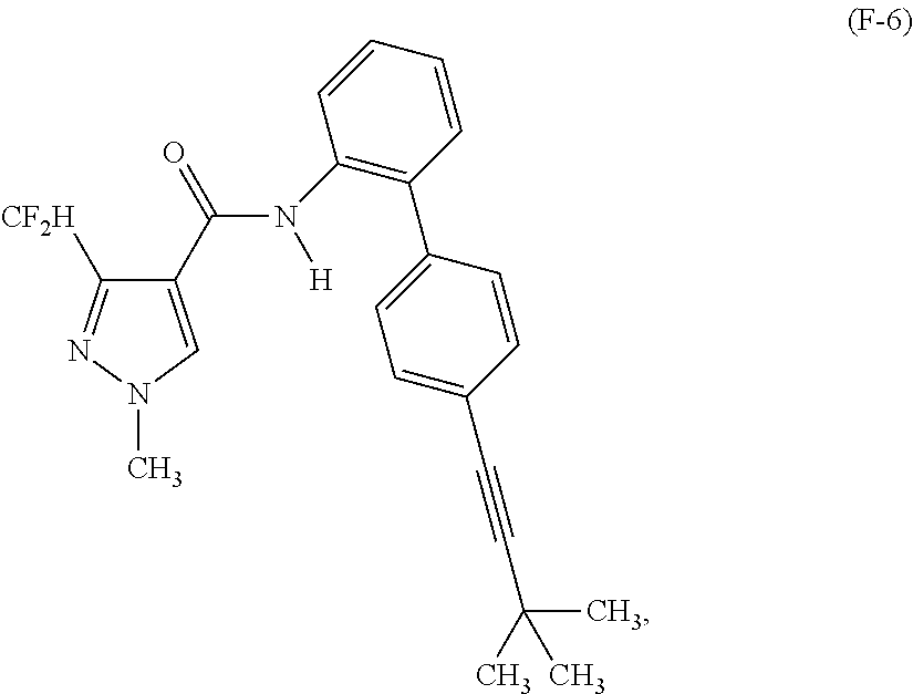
C1(C(N([H])C2=C(C3=CC=C(C#CC(C)(C)C)C=C3)C=CC=C2)=O)=CN(C)N=C1[CF2H]
